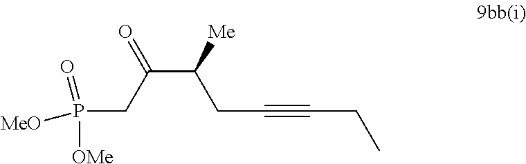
[MeO]P(CC(C([Me])CC#CCC)=O)(=O)[OMe]
